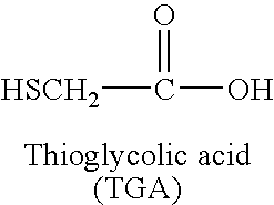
[HSCH2]C(O)=O
